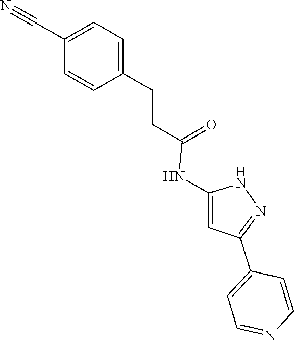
N1C(NC(CCC2=CC=C(C#N)C=C2)=O)=CC(C2=CC=NC=C2)=N1
